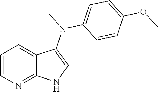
C1=CN=C2C(=C1)C(N(C1=CC=C(OC)C=C1)C)=CN2
